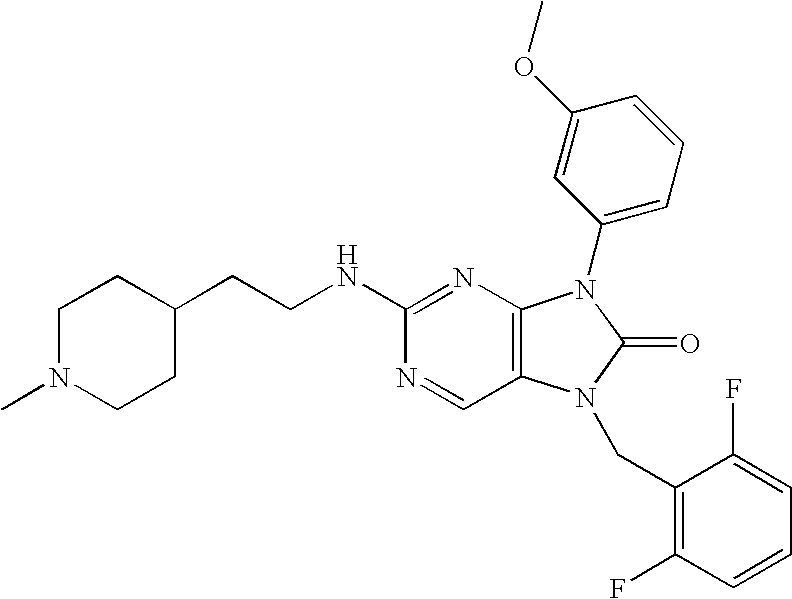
C1(CCNC2=NC3=C(C=N2)N(CC2=C(F)C=CC=C2F)C(=O)N3C2=CC=CC(OC)=C2)CCN(C)CC1
